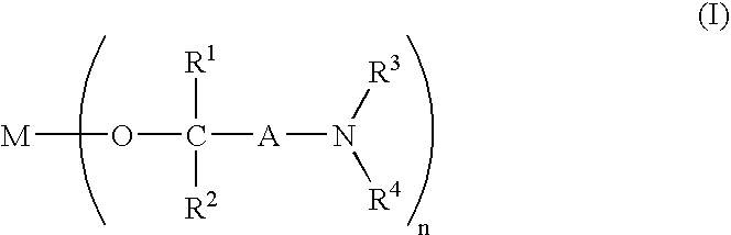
[M]OC([A]N([R4])[R3])([R2])[R1]
